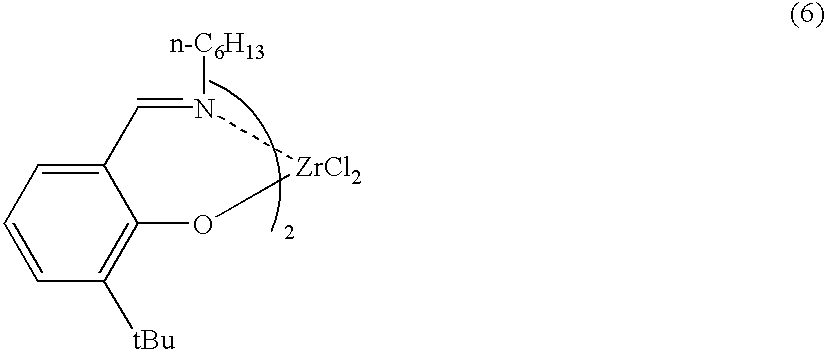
C12=CC=CC([tBu])=C1O[ZrCl2]N([n-C6H13])=C2
